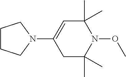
C1CCN(C2=CC(C)(C)N(OC)C(C)(C)C2)C1
